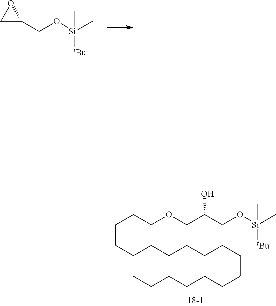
C(CCCCCCCCCCCCC)CCCCOCC(CO[Si](C)(C)[tBu])O.C1(CO[Si](C)(C)[tBu])OC1
